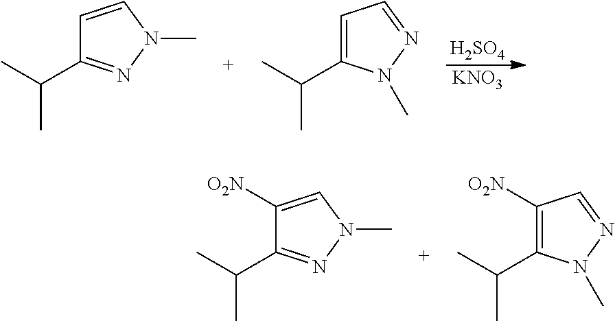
[H2SO4].[KNO3].C1=CN(C)N=C1C(C)C.C1=C(C(C)C)N(C)N=C1.C1([O2N])=CN(C)N=C1C(C)C.C1([O2N])=C(C(C)C)N(C)N=C1
